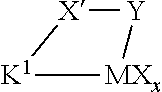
[X]1[Y][MXx][K1]1
